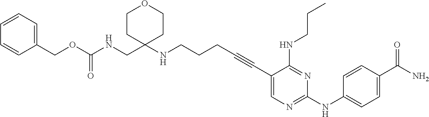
C(CC#CC1=CN=C(NC2=CC=C(C(N)=O)C=C2)N=C1NCCC)CNC1(CNC(OCC2=CC=CC=C2)=O)CCOCC1
